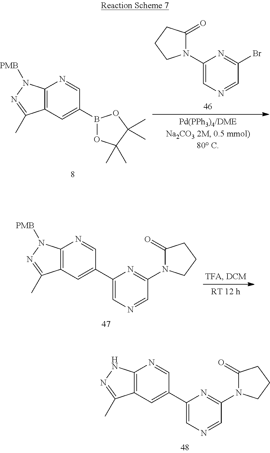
C12=C(C=C(C3=CN=CC(N4C(=O)CCC4)=N3)C=N1)C(C)=NN2.C12=C(C=C(B3OC(C)(C)C(C)(C)O3)C=N1)C(C)=NN2[PMB].C1(N2C(=O)CCC2)=CN=CC(Br)=N1.C12=C(C=C(C3=CN=CC(N4C(=O)CCC4)=N3)C=N1)C(C)=NN2[PMB]
